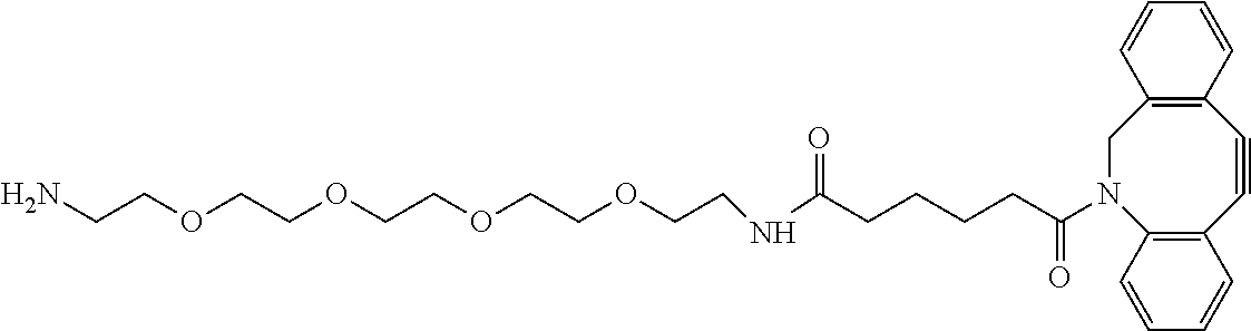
C1#CC2=C(N(C(=O)CCCCC(NCCOCCOCCOCCOCCN)=O)CC3=C1C=CC=C3)C=CC=C2
